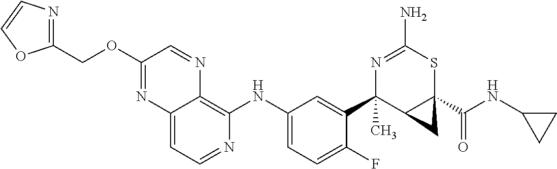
C1(F)=CC=C(NC2=C3N=CC(OCC4=NC=CO4)=NC3=CC=N2)C=C1C1(C)N=C(N)SC2(C(NC3CC3)=O)C1C2
